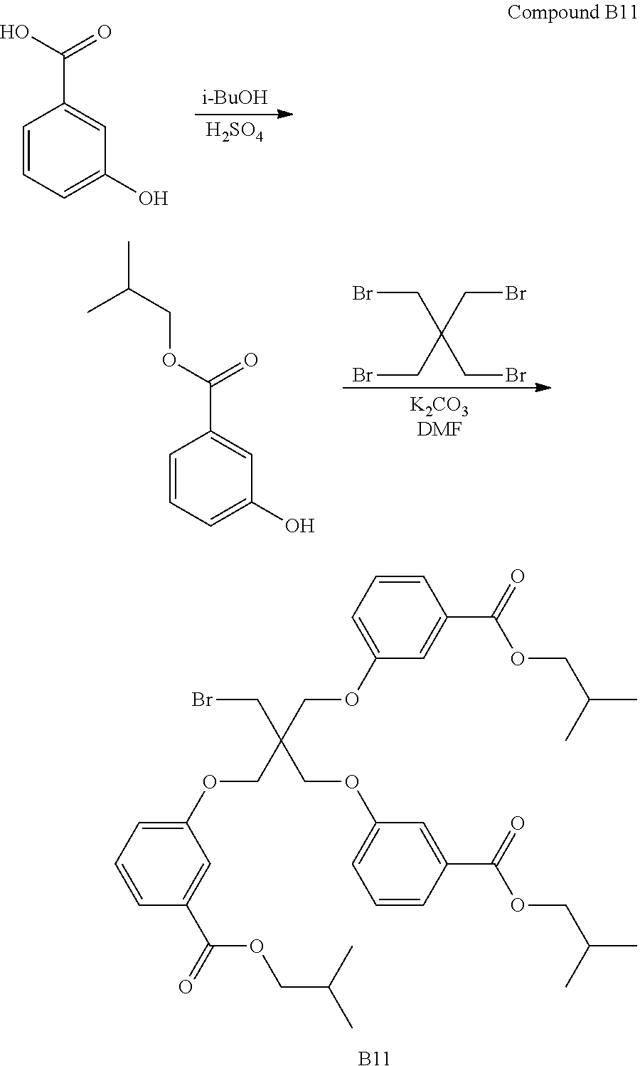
[B11].BrCC(COC1=CC=CC(C(=O)OCC(C)C)=C1)(COC1=CC=CC(C(=O)OCC(C)C)=C1)COC1=CC=CC(C(=O)OCC(C)C)=C1.[i-BuOH].[H2SO4].C1=CC=C(O)C=C1C(=O)O.BrCC(CBr)(CBr)CBr.C1=CC=C(O)C=C1C(=O)OCC(C)C
